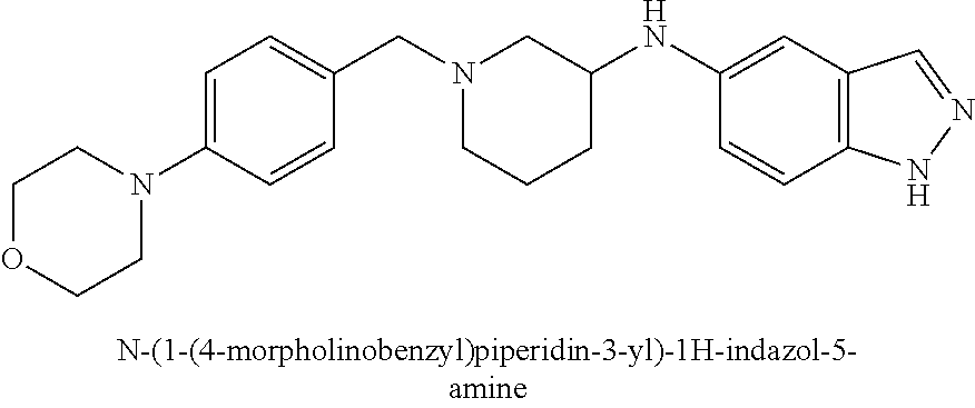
N1(CC2=CC=C(N3CCOCC3)C=C2)CCCC(NC2=CC3=C(C=C2)NN=C3)C1
